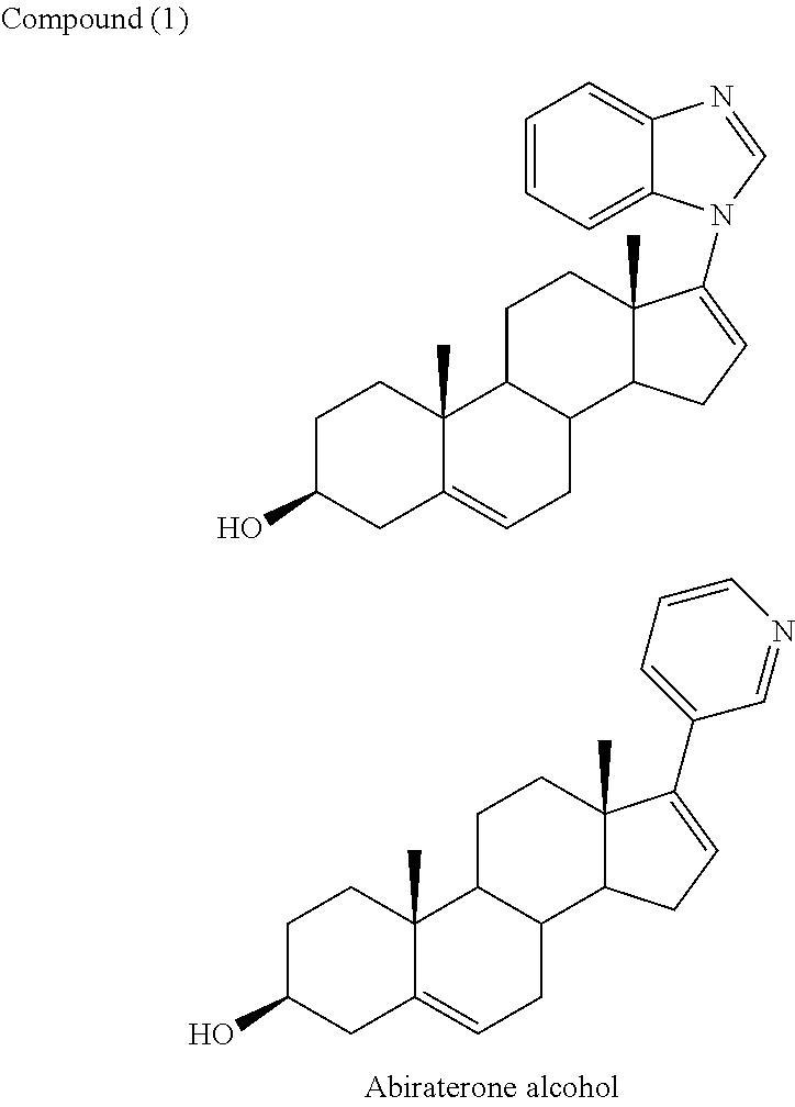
C1C(O)CC2=CCC3C(C2(C)C1)CCC1(C)C3CC=C1C1=CC=CN=C1.C1C(O)CC2=CCC3C(C2(C)C1)CCC1(C)C3CC=C1N1C2=CC=CC=C2N=C1
